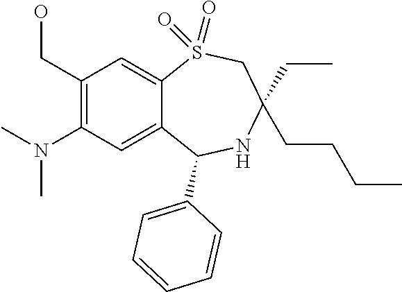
C1(CO)=C(N(C)C)C=C2C(=C1)S(=O)(=O)CC(CCCC)(CC)NC2C1=CC=CC=C1
